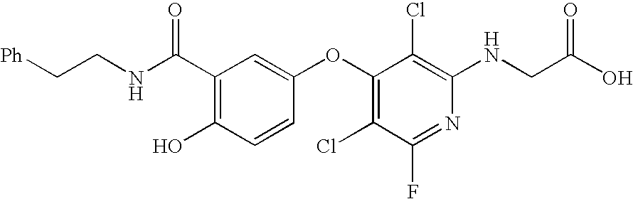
C(C1=C(O)C=CC(OC2=C(Cl)C(F)=NC(NCC(O)=O)=C2Cl)=C1)(=O)NCC[Ph]
